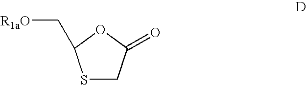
S1CC(=O)OC1C[R1aO]
